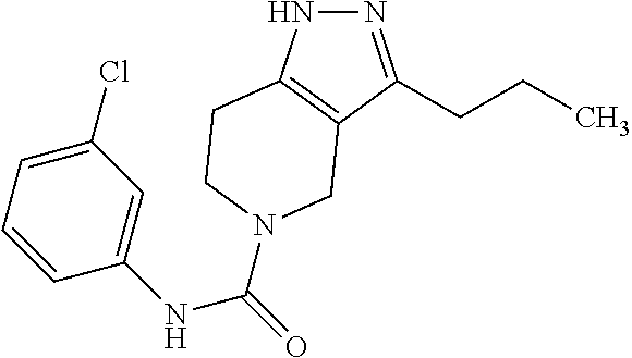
N1=C(CCC)C2=C(N1)CCN(C(NC1=CC(Cl)=CC=C1)=O)C2
